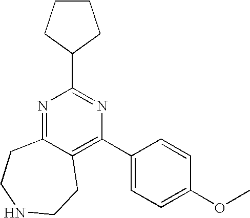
N1=C2C(=C(C3=CC=C(OC)C=C3)N=C1C1CCCC1)CCNCC2
